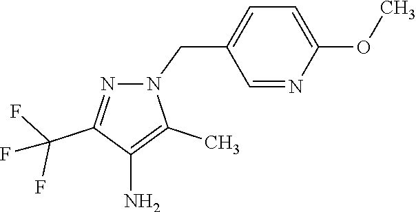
N1(CC2=CC=C(OC)N=C2)N=C(C(F)(F)F)C(N)=C1C
